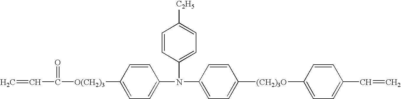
C=CC([O(CH2)3]C1=CC=C(N(C2=CC=C([(CH2)3O]C3=CC=C(C=C)C=C3)C=C2)C2=CC=C([C2H5])C=C2)C=C1)=O
